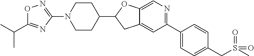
C12=CC(C3=CC=C(CS(C)(=O)=O)C=C3)=NC=C1OC(C1CCN(C3=NOC(C(C)C)=N3)CC1)C2
